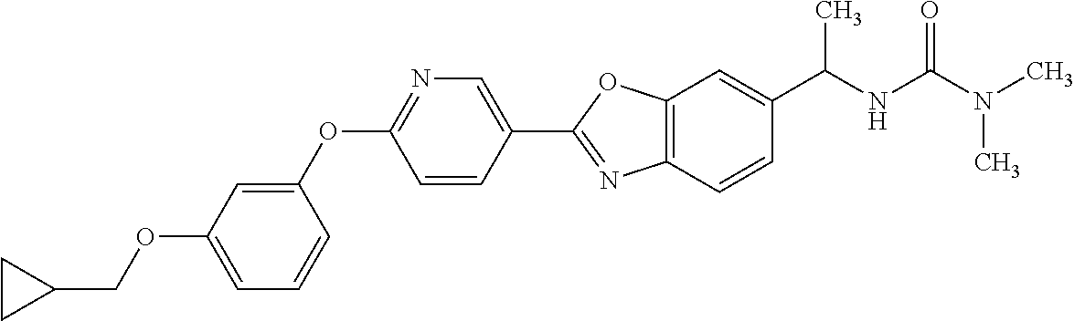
O(C1=CC=CC(OC2=NC=C(C3=NC4=C(O3)C=C(C(NC(N(C)C)=O)C)C=C4)C=C2)=C1)CC1CC1
